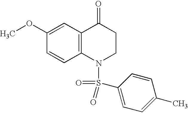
C1(OC)=CC2=C(C=C1)N(S(=O)(=O)C1=CC=C(C)C=C1)CCC2=O
